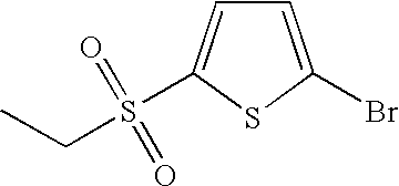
C1=C(Br)SC(S(CC)(=O)=O)=C1
